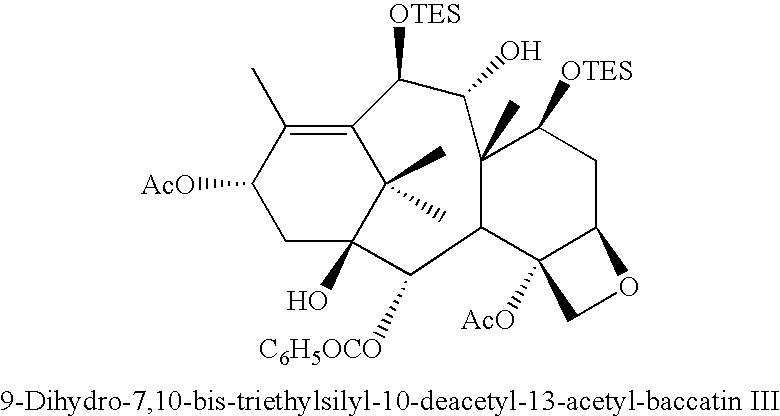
C12=C(C)C([AcO])CC(O)(C1(C)C)C([C6H5OCO])C1C3([AcO])C(CC([OTES])C1(C)C(O)C2[OTES])OC3
